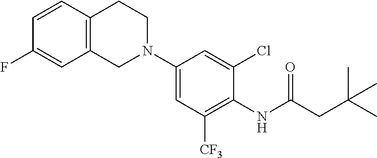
C1=CC2=C(C=C1F)CN(C1=CC([CF3])=C(NC(=O)CC(C)(C)C)C(Cl)=C1)CC2
